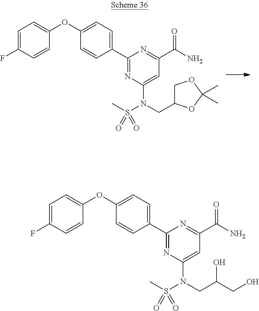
C1(C2=CC=C(OC3=CC=C(F)C=C3)C=C2)=NC(N(CC2COC(C)(C)O2)S(C)(=O)=O)=CC(C(N)=O)=N1.C1(C2=CC=C(OC3=CC=C(F)C=C3)C=C2)=NC(N(CC(O)CO)S(C)(=O)=O)=CC(C(N)=O)=N1
